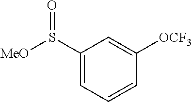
C1(S([MeO])=O)=CC=CC([OCF3])=C1
